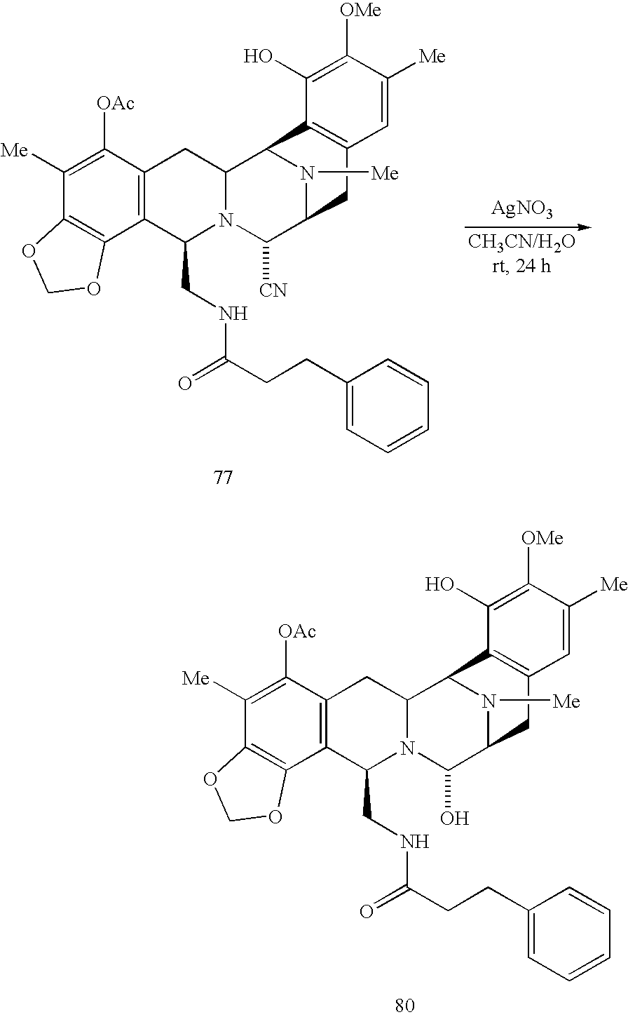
C1([OAc])=C([Me])C2=C(C3=C1CC1N(C3CNC(=O)CCC3=CC=CC=C3)C(O)C3N([Me])C1C1=C(C=C([Me])C([OMe])=C1O)C3)OCO2.C1([OAc])=C([Me])C2=C(C3=C1CC1N(C3CNC(=O)CCC3=CC=CC=C3)C([CN])C3N([Me])C1C1=C(C=C([Me])C([OMe])=C1O)C3)OCO2.[AgNO3]
